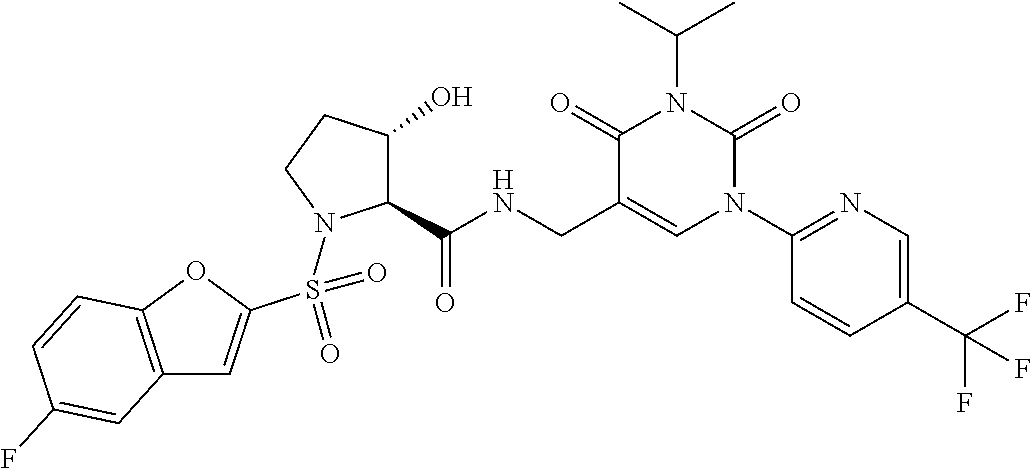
C12=C(OC(S(=O)(N3C(C(NCC4=CN(C5=NC=C(C(F)(F)F)C=C5)C(=O)N(C(C)C)C4=O)=O)C(O)CC3)=O)=C1)C=CC(F)=C2
